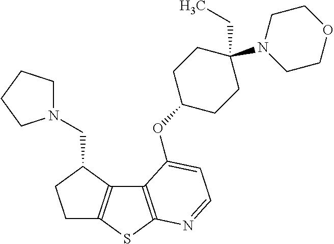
C1C2=C(C(CN3CCCC3)C1)C1=C(S2)N=CC=C1OC1CCC(N2CCOCC2)(CC)CC1
